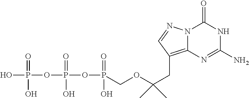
OP(OP(OP(=O)(O)COC(CC1=C2N(N=C1)C(=O)NC(N)=N2)(C)C)(=O)O)(=O)O
